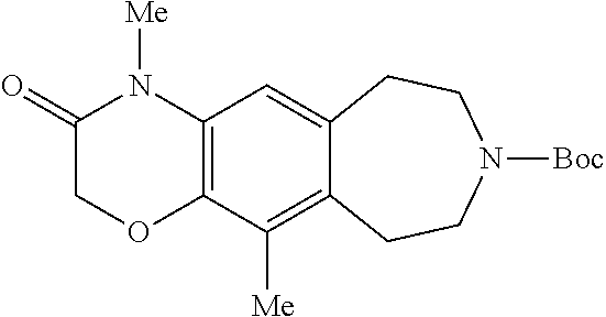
C12=C(C=C3C(=C1[Me])CCN([Boc])CC3)N([Me])C(=O)CO2
